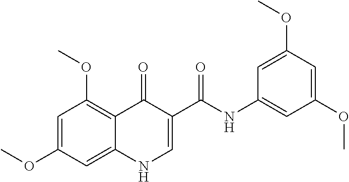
C1=C(OC)C=C2C(=C1OC)C(=O)C(C(=O)NC1=CC(OC)=CC(OC)=C1)=CN2
